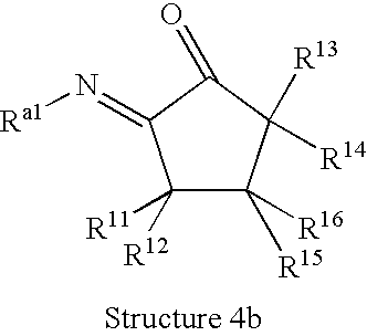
C1([R11])([R12])C([R15])([R16])C([R13])([R14])C(=O)C1=N[Ra1]
